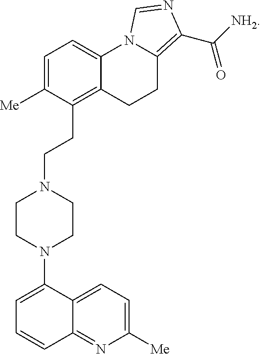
C1=C([Me])C(CCN2CCN(C3=CC=CC4=NC([Me])=CC=C34)CC2)=C2C(=C1)N1C(=C(C([NH2])=O)N=C1)CC2
